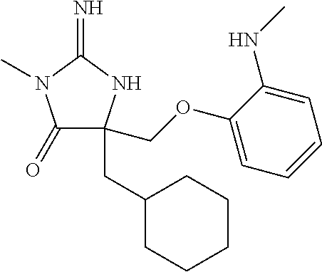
C1(=O)C(COC2=CC=CC=C2NC)(CC2CCCCC2)NC(=N)N1C
